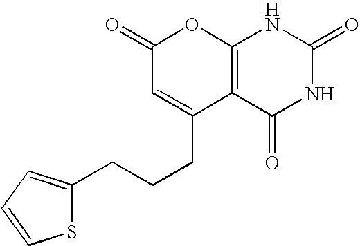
C12=C(C(=O)NC(=O)N1)C(CCCC1=CC=CS1)=CC(=O)O2
